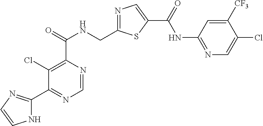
N1=C(CNC(C2=C(Cl)C(C3=NC=CN3)=NC=N2)=O)SC(C(=O)NC2=NC=C(Cl)C([CF3])=C2)=C1
